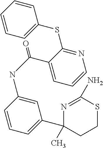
C1=CC=CC=C1SC1=NC=CC=C1C(CNC1=CC(C2(C)CCSC(N)=N2)=CC=C1)=O
